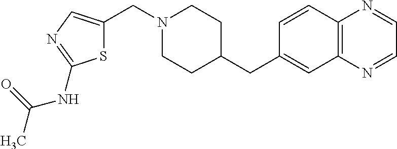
C1=CC2=C(C=C1CC1CCN(CC3=CN=C(NC(=O)C)S3)CC1)N=CC=N2
